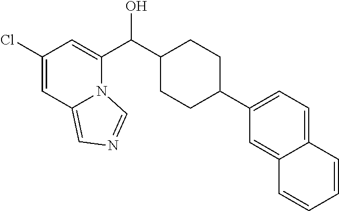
C1(Cl)=CC2=CN=CN2C(C(C2CCC(C3=CC=C4C(=C3)C=CC=C4)CC2)O)=C1
